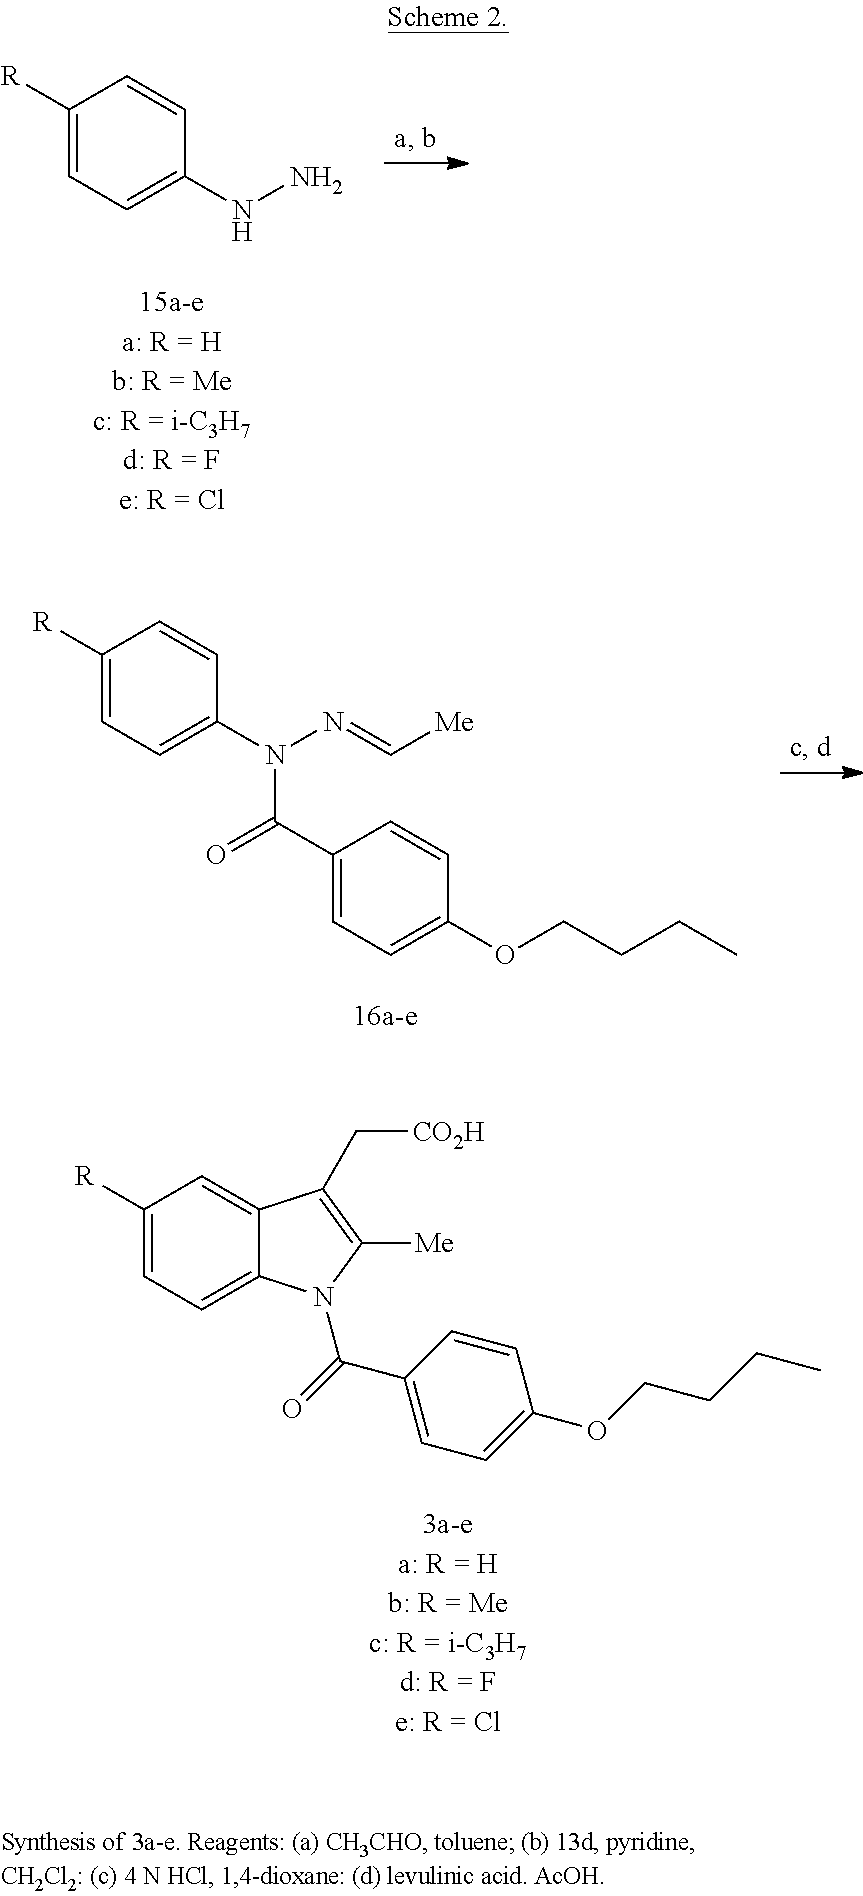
C1([R])=CC=C(NN)C=C1.C1([R])=CC=C(N(N=C[Me])C(C2=CC=C(OCCCC)C=C2)=O)C=C1.C1([R])=CC=C2C(=C1)C(C[CO2H])=C([Me])N2C(=O)C1=CC=C(OCCCC)C=C1
